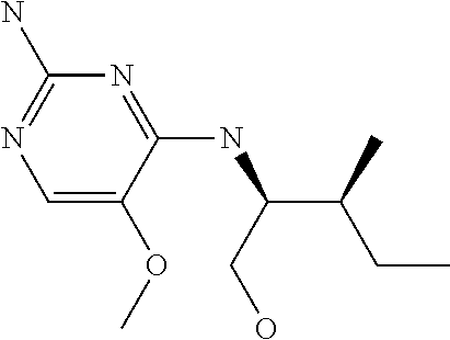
C1(N)=NC=C(OC)C(NC(C(CC)C)CO)=N1
